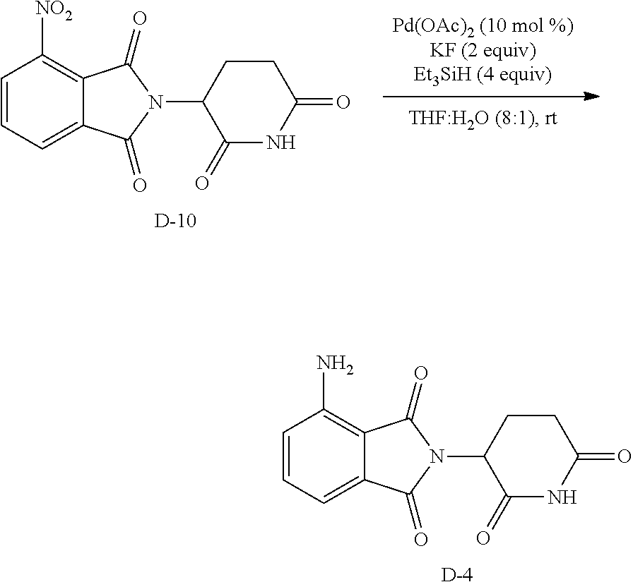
[Pd(OAc)2 (10 mol %)KF (2 equiv)Et3SiH (4 equiv)].C12=CC=CC([NO2])=C1C(=O)N(C1C(=O)NC(=O)CC1)C2=O.[D].C12=CC=CC(N)=C1C(=O)N(C1C(=O)NC(=O)CC1)C2=O.[D]
